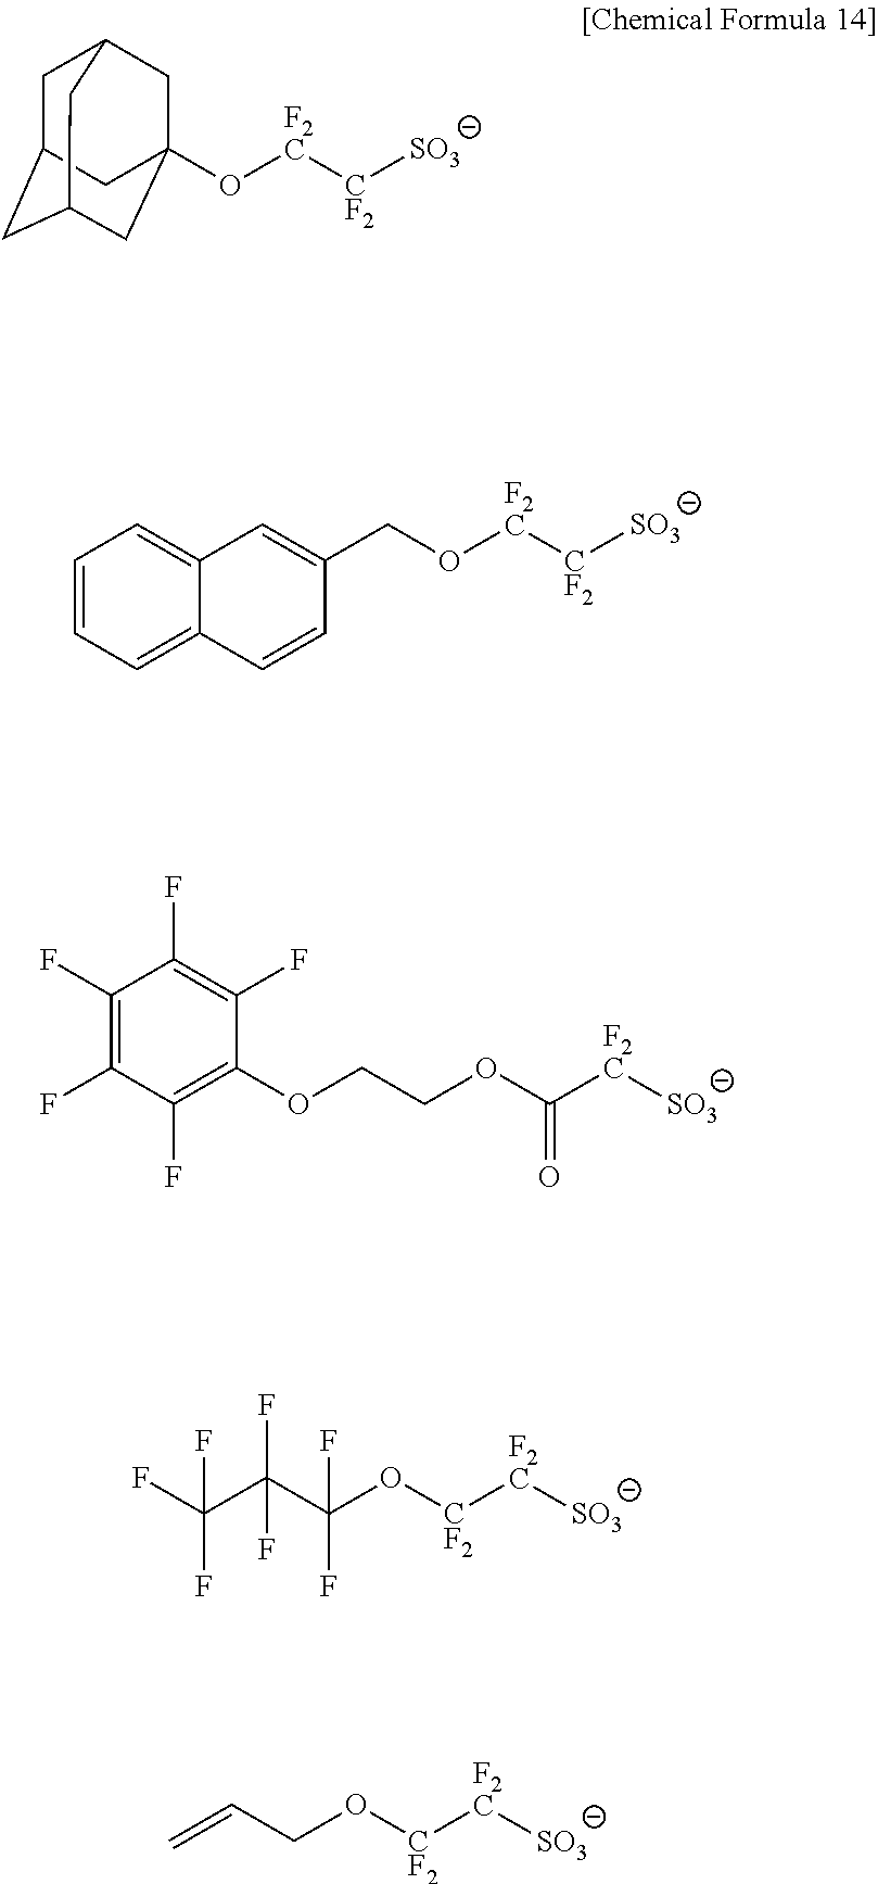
FC(C(C(O[CF2][F2C][SO3])(F)F)(F)F)(F)F.C=CCO[CF2][F2C][SO3].C1C2CC3CC(O[F2C][CF2][SO3])(CC1C3)C2.C(O[F2C][CF2][SO3])C1=CC2=CC=CC=C2C=C1.C1(F)=C(F)C(F)=C(OCCOC([F2C][SO3])=O)C(F)=C1F
